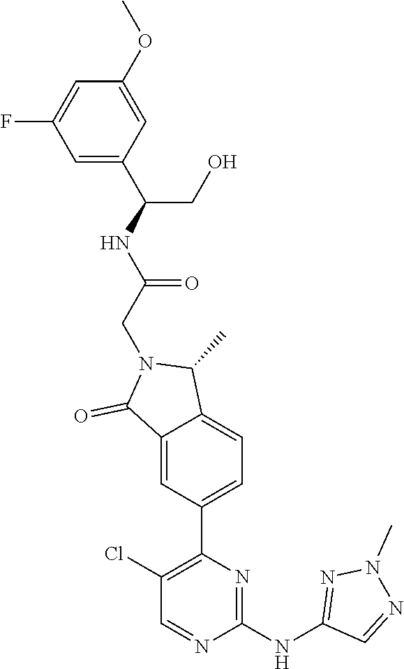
C1(OC)=CC(C(NC(CN2C(=O)C3=CC(C4=C(Cl)C=NC(NC5=NN(C)N=C5)=N4)=CC=C3C2C)=O)CO)=CC(F)=C1
